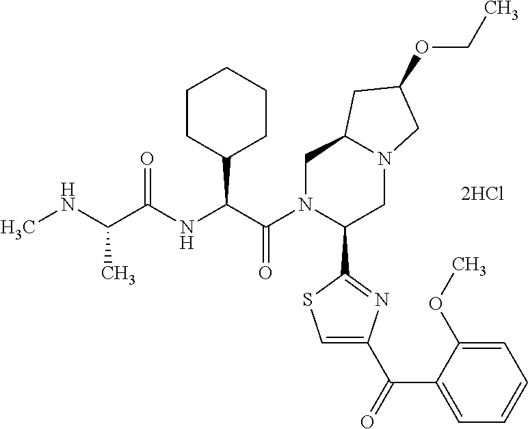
CNC(C(NC(C(N1C(C2=NC(C(=O)C3=CC=CC=C3OC)=CS2)CN2C(C1)CC(OCC)C2)=O)C1CCCCC1)=O)C
